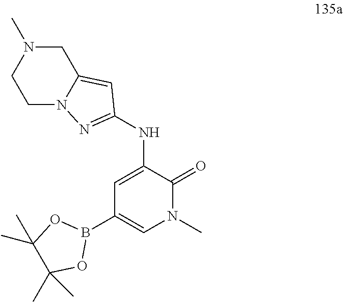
C1=C(NC2=NN3C(=C2)CN(C)CC3)C(=O)N(C)C=C1B1OC(C)(C)C(C)(C)O1
